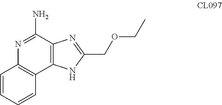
C1=CC=CC2=C1N=C(N)C1=C2NC(COCC)=N1
